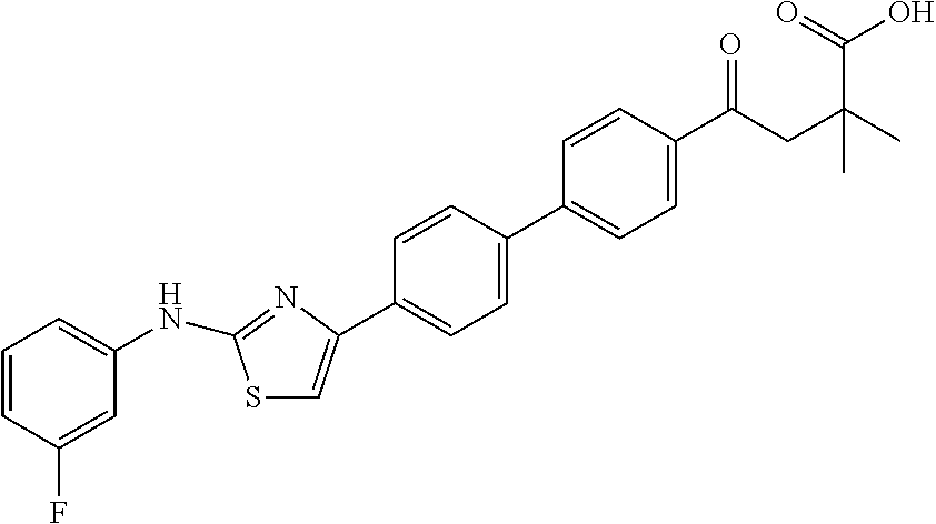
C1=CC(F)=CC(NC2=NC(C3=CC=C(C4=CC=C(C(CC(C)(C(=O)O)C)=O)C=C4)C=C3)=CS2)=C1
